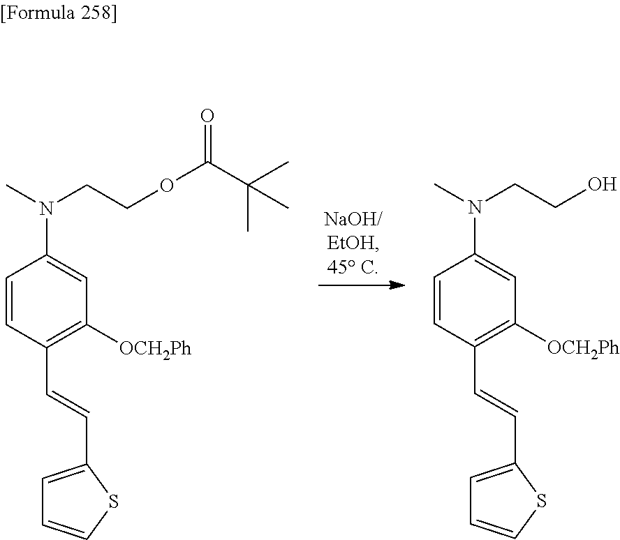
C1=CC(C=CC2=CC=CS2)=C([OCH2Ph])C=C1N(CCOC(=O)C(C)(C)C)C.C1=CC(C=CC2=CC=CS2)=C([OCH2Ph])C=C1N(CCO)C
